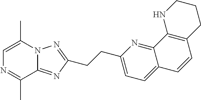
C1=C(C)N2C(=NC(CCC3=CC=C4C(=N3)C3=C(C=C4)CCCN3)=N2)C(C)=N1
